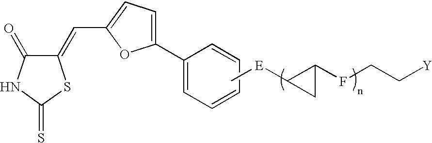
C[E]C1C(FCC[Y])C1.C1(=O)C(=CC2=CC=C(C3=CC=CC=C3)O2)SC(=S)N1
